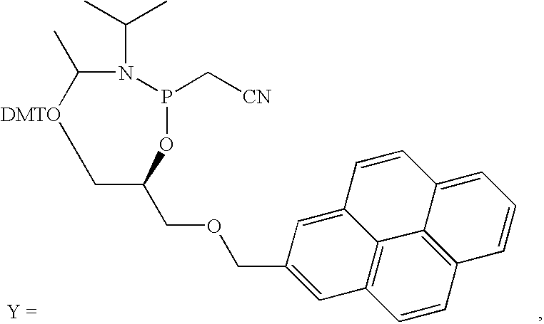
C12=CC(COCC3OP(C[CN])N(C(C)C)C(C)[DMTO]C3)=CC3=C1C1=C(C=CC=C1C=C2)C=C3
